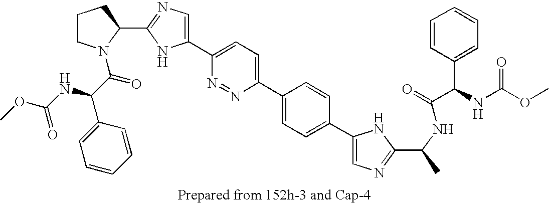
C1CN(C(C(NC(=O)OC)C2=CC=CC=C2)=O)C(C2=NC=C(C3=CC=C(C4=CC=C(C5=CN=C(C(C)NC(C(C6=CC=CC=C6)NC(=O)OC)=O)N5)C=C4)N=N3)N2)C1
